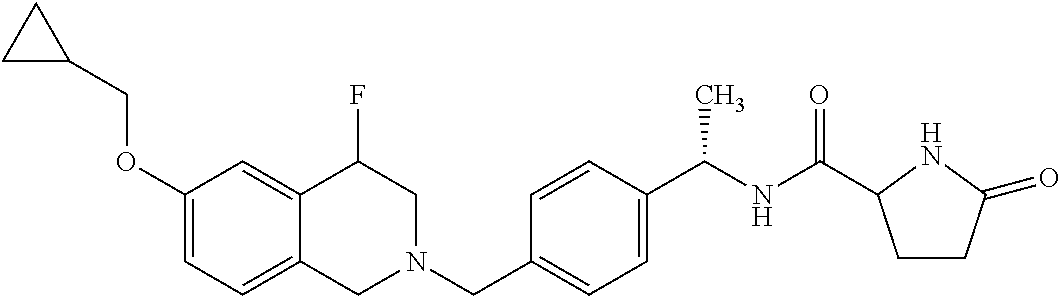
C1(OCC2CC2)=CC=C2C(=C1)C(F)CN(CC1=CC=C(C(NC(=O)C3CCC(=O)N3)C)C=C1)C2
